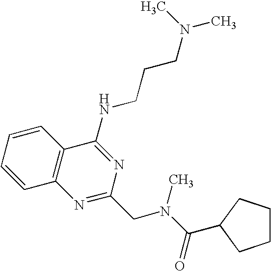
C1=CC=CC2=C1N=C(CN(C(=O)C1CCCC1)C)N=C2NCCCN(C)C
